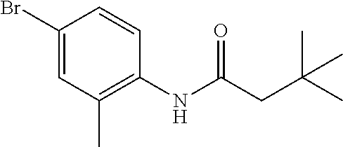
BrC1=CC(C)=C(NC(=O)CC(C)(C)C)C=C1
